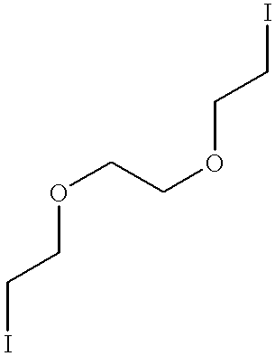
ICCOCCOCCI
